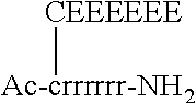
[CEEEEEE][Ac-crrrrrr-NH2]
